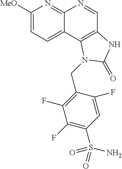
C1([MeO])=CC=C2C(=N1)N=CC1=C2N(CC2=C(F)C(F)=C(S(N)(=O)=O)C=C2F)C(=O)N1
